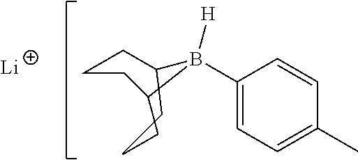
C1CCC(CC)B([H])(C2=CC=C(C)C=C2)C1.[Li]
